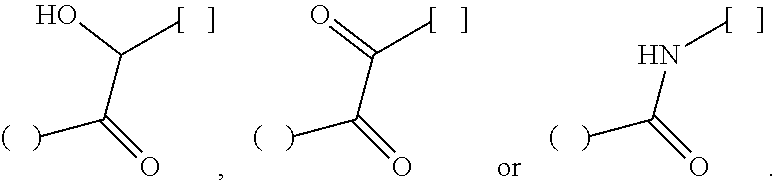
CC(C(C)O)=O.CC(C(C)=O)=O.CC(NC)=O
